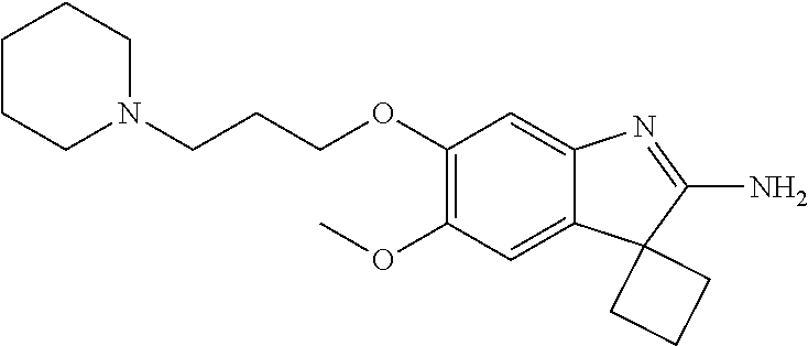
C1(OC)=C(OCCCN2CCCCC2)C=C2C(=C1)C1(C(N)=N2)CCC1
